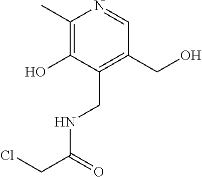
C1(C)=C(O)C(CNC(CCl)=O)=C(CO)C=N1
